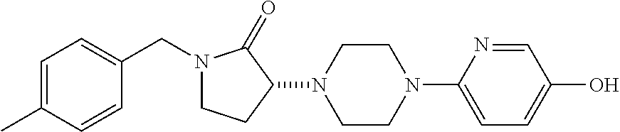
C1=C(C)C=CC(CN2CCC(N3CCN(C4=CC=C(O)C=N4)CC3)C2=O)=C1
